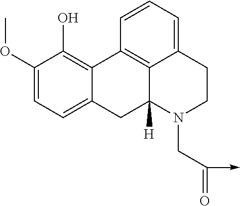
C1(OC)=CC=C2C(=C1O)C1=C3C([H])(C2)N(CC(->C)=O)CCC3=CC=C1
